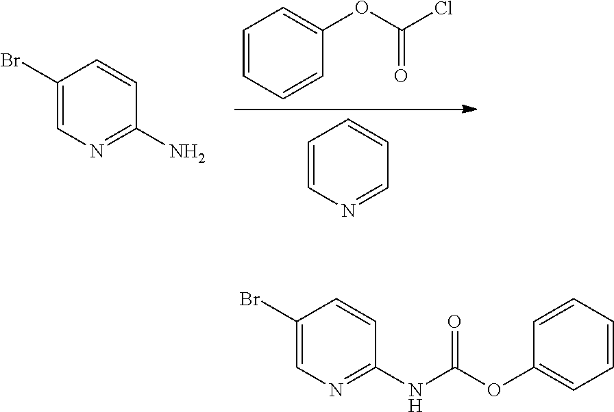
C1=CN=CC=C1.C1=CC=CC(OC(Cl)=O)=C1.C1(Br)=CN=C(N)C=C1.C1(Br)=CN=C(NC(OC2=CC=CC=C2)=O)C=C1
